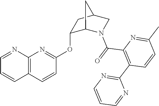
C12=C(C=CC(OC3C4N(C(=O)C5=C(C6=NC=CC=N6)C=CC(C)=N5)CC(C3)C4)=N1)C=CC=N2
